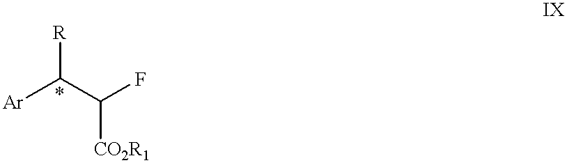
[Ar]C(C(F)[CO2R1])[R]
